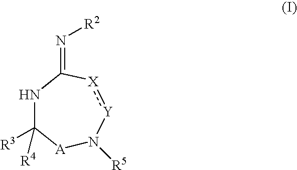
N1C([R3])([R4])[A]N([R5])[Y]:[X]C1=N[R2]
